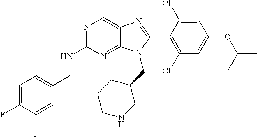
C1=C(F)C(F)=CC(CNC2=NC=C3C(=N2)N(CC2CCCNC2)C(C2=C(Cl)C=C(OC(C)C)C=C2Cl)=N3)=C1
